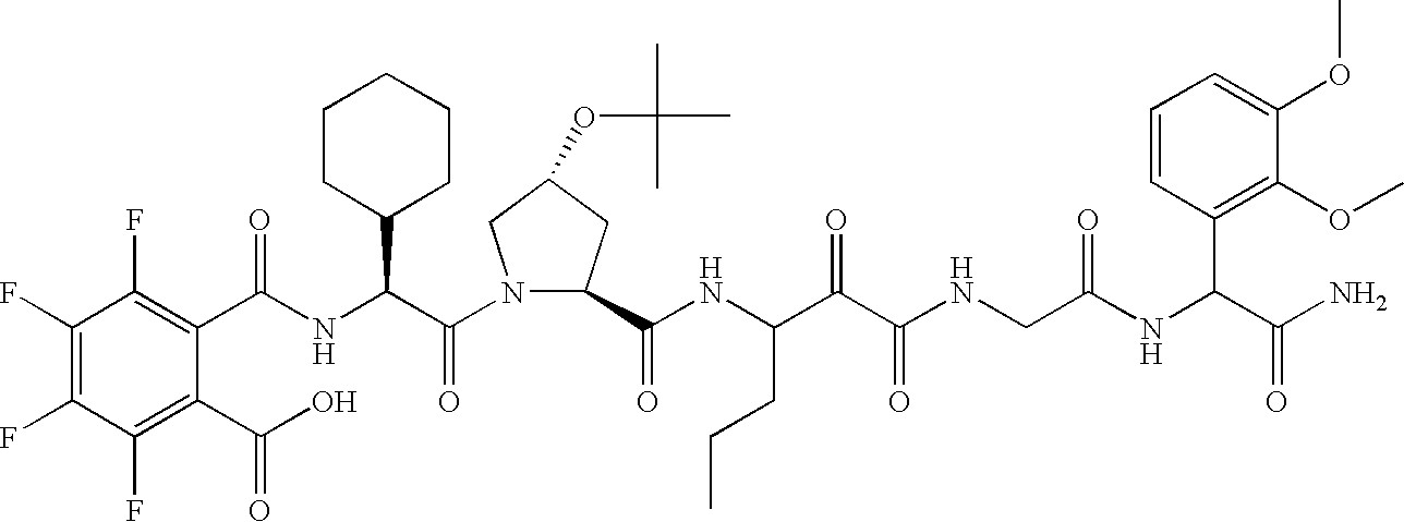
C(NC(C(N1C(C(NC(C(C(NCC(NC(C(N)=O)C2=C(OC)C(OC)=CC=C2)=O)=O)=O)CCC)=O)CC(OC(C)(C)C)C1)=O)C1CCCCC1)(=O)C1=C(F)C(F)=C(F)C(F)=C1C(O)=O
